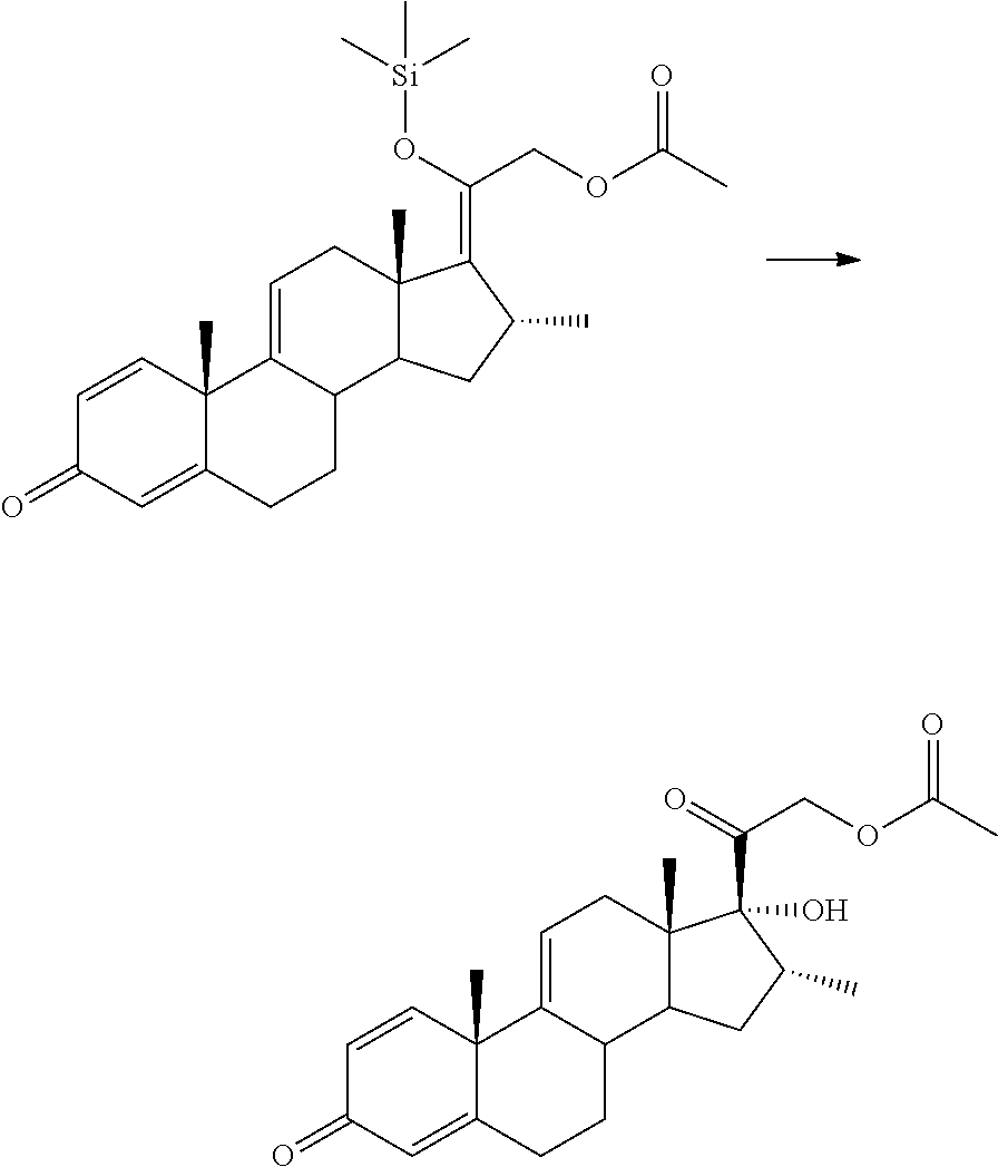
C1=CC2(C)C(=CC1=O)CCC1C2=CCC2(C)C1CC(C)C2=C(O[Si](C)(C)C)COC(C)=O.C1=CC2(C)C(=CC1=O)CCC1C2=CCC2(C)C1CC(C)C2(C(COC(C)=O)=O)O
